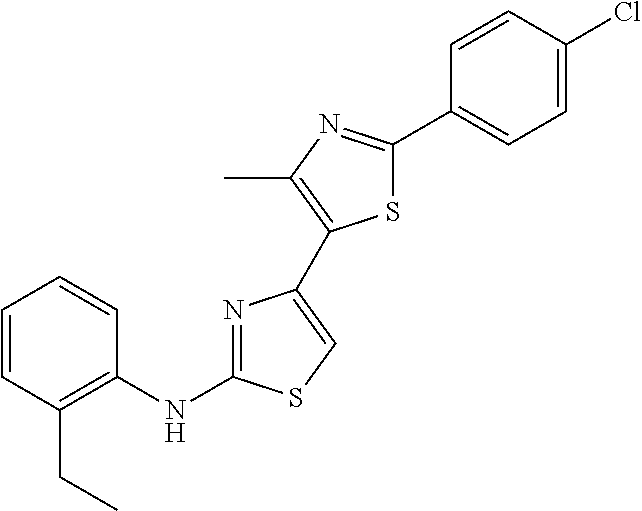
C1=CC(CC)=C(NC2=NC(C3=C(C)N=C(C4=CC=C(Cl)C=C4)S3)=CS2)C=C1
